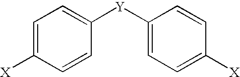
C1=C([X])C=CC([Y]C2=CC=C([X])C=C2)=C1
